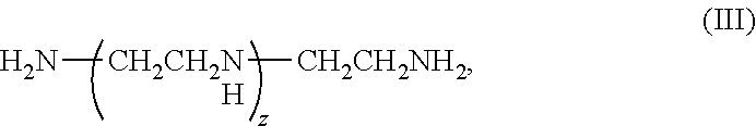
N[CH2CH2N][CH2CH2NH2].[H]
